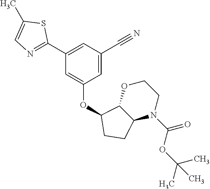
C1(C2=NC=C(C)S2)=CC(C#N)=CC(OC2C3C(N(C(OC(C)(C)C)=O)CCO3)CC2)=C1
